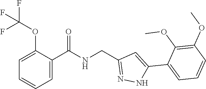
C1=C(OC(F)(F)F)C(C(NCC2=NNC(C3=CC=CC(OC)=C3OC)=C2)=O)=CC=C1
